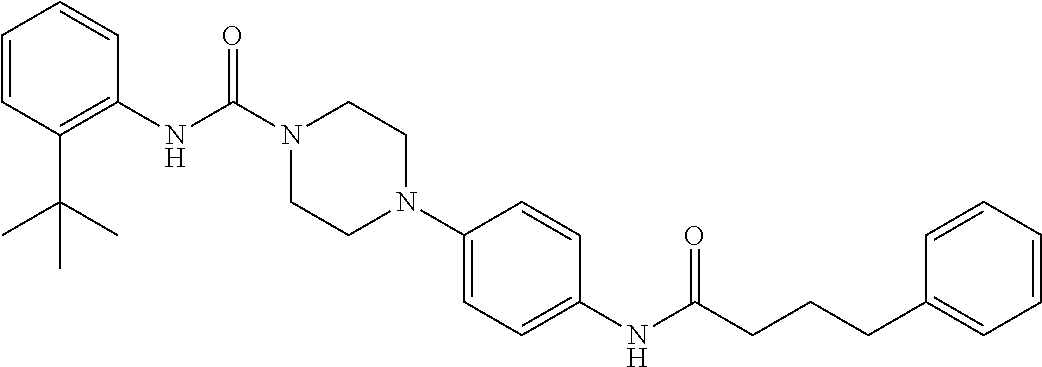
C1=CC(C(C)(C)C)=C(NC(N2CCN(C3=CC=C(NC(CCCC4=CC=CC=C4)=O)C=C3)CC2)=O)C=C1
